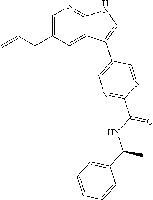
C1=C(CC=C)C=C2C(=N1)NC=C2C1=CN=C(C(NC(C2=CC=CC=C2)C)=O)N=C1
